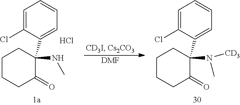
C1CCC(=O)C(NC)(C2=CC=CC=C2Cl)C1.Cl.[DMF].C1CCC(=O)C(N(C)[CD3])(C2=CC=CC=C2Cl)C1
